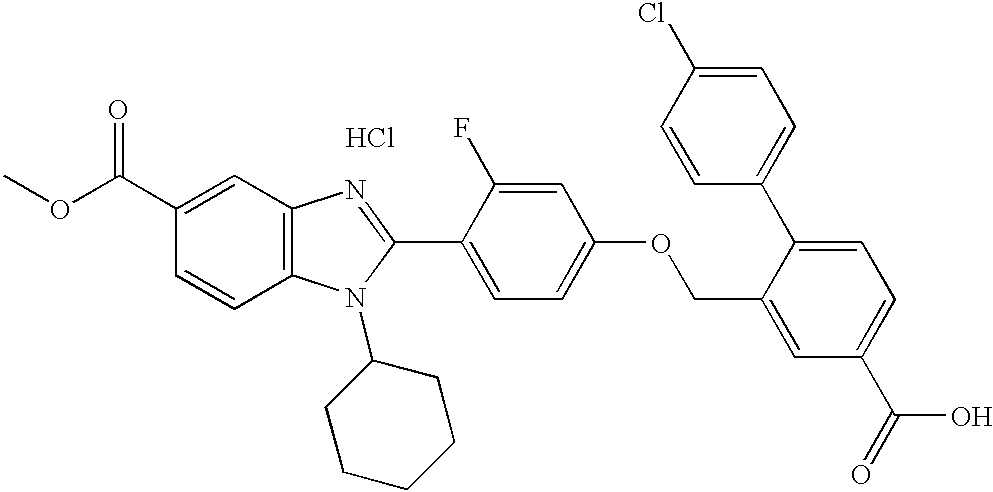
Cl.O(C(C1=CC2=C(C=C1)N(C1CCCCC1)C(C1=CC=C(OCC3=CC(C(O)=O)=CC=C3C3=CC=C(Cl)C=C3)C=C1F)=N2)=O)C
